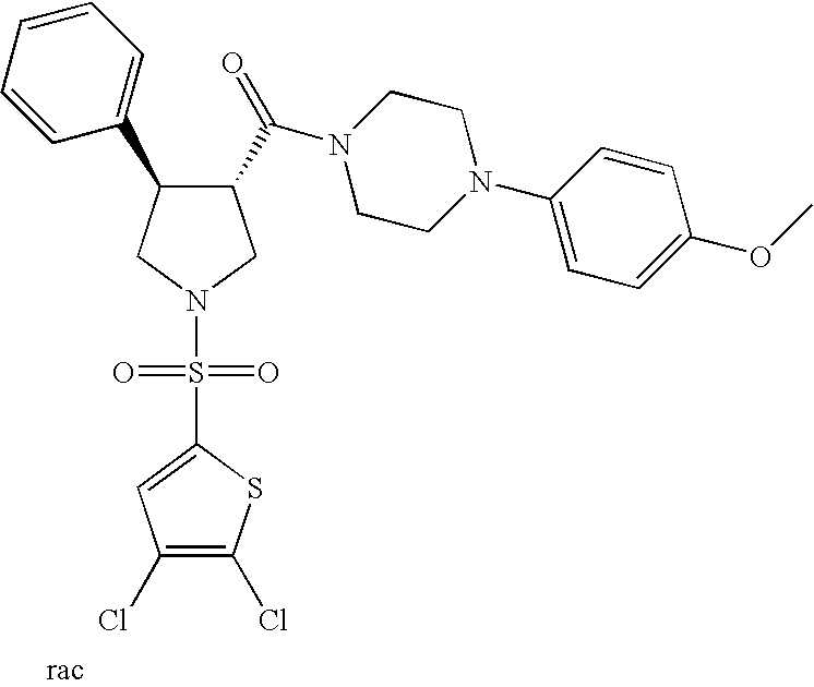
C1(C(=O)N2CCN(C3=CC=C(OC)C=C3)CC2)C(C2=CC=CC=C2)CN(S(C2=CC(Cl)=C(Cl)S2)(=O)=O)C1
